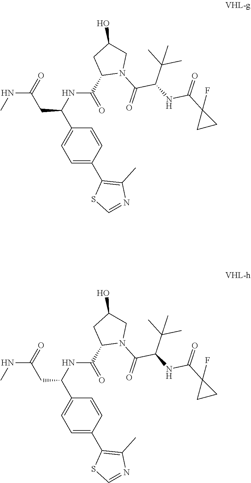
N(C(=O)CC(C1=CC=C(C2=C(C)N=CS2)C=C1)NC(C1N(C(=O)C(NC(C2(F)CC2)=O)C(C)(C)C)CC(O)C1)=O)C.N(C(=O)CC(C1=CC=C(C2=C(C)N=CS2)C=C1)NC(C1N(C(=O)C(NC(C2(F)CC2)=O)C(C)(C)C)CC(O)C1)=O)C
